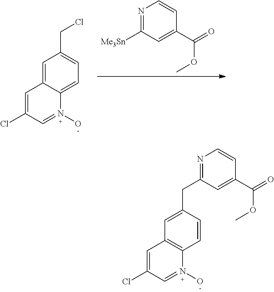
N1=C([Me3Sn])C=C(C(=O)OC)C=C1.C1=C2C(=CC=C1CCl)N(O)=CC(Cl)=C2.C12=C(N(O)=CC(Cl)=C1)C=CC(CC1=NC=CC(C(=O)OC)=C1)=C2
